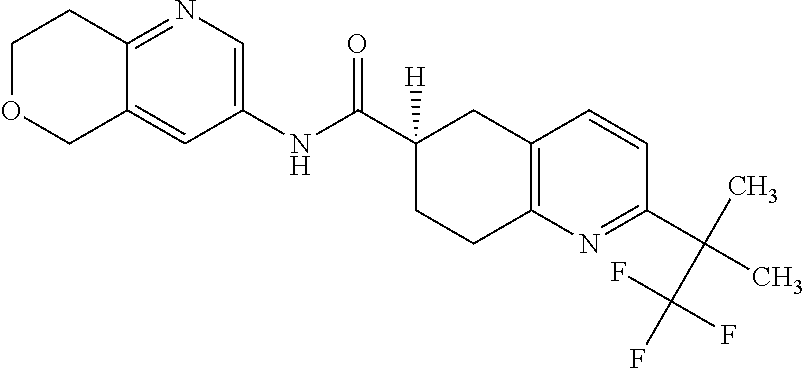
C1(NC(C2([H])CCC3=C(C2)C=CC(C(C)(C(F)(F)F)C)=N3)=O)=CN=C2C(=C1)COCC2
